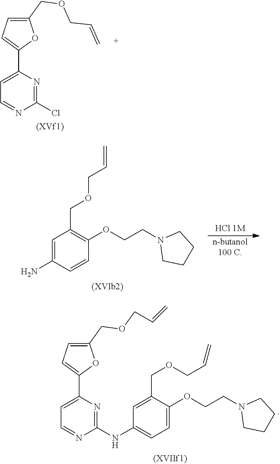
C1=C(C2=CC=C(COCC=C)O2)N=C(Cl)N=C1.C1=C(N)C=CC(OCCN2CCCC2)=C1COCC=C.[n-butanol100 C].[HCl 1M].C1=C(COCC=C)C(OCCN2CCCC2)=CC=C1NC1=NC(C2=CC=C(COCC=C)O2)=CC=N1
